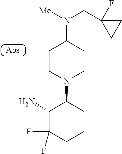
C1(N)C(F)(F)CCCC1N1CCC(N(CC2(F)CC2)[Me])CC1
